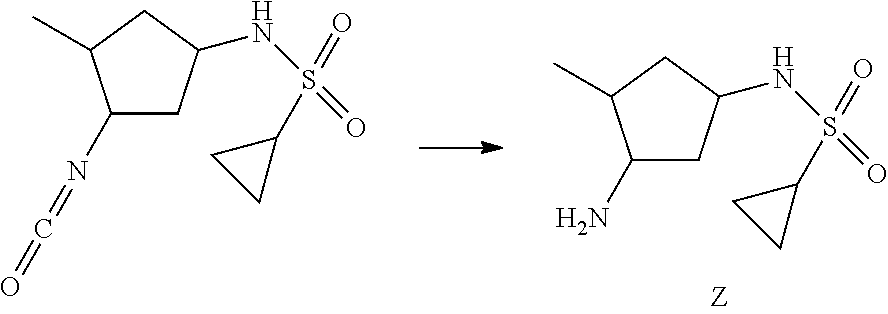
C1(N=C=O)CC(NS(=O)(=O)C2CC2)CC1C.C1(N)CC(NS(=O)(=O)C2CC2)CC1C
